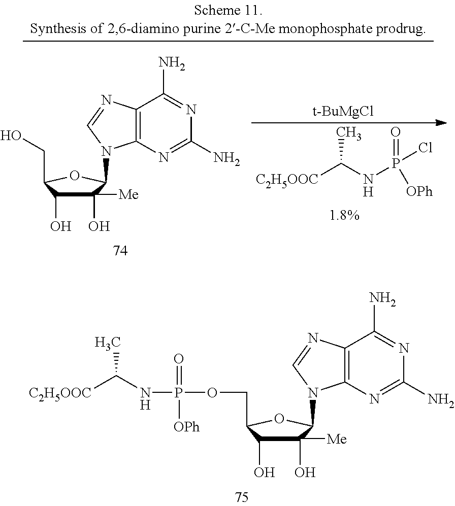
O=P([OPh])(NC([C2H5OOC])C)OCC1C(O)C([Me])(O)C(N2C3=C(N=C2)C(N)=NC(N)=N3)O1.[t-BuMgCl].C(C1OC(N2C3=C(N=C2)C(N)=NC(N)=N3)C(O)([Me])C1O)O.N(C([C2H5OOC])C)P(Cl)(=O)[OPh]
